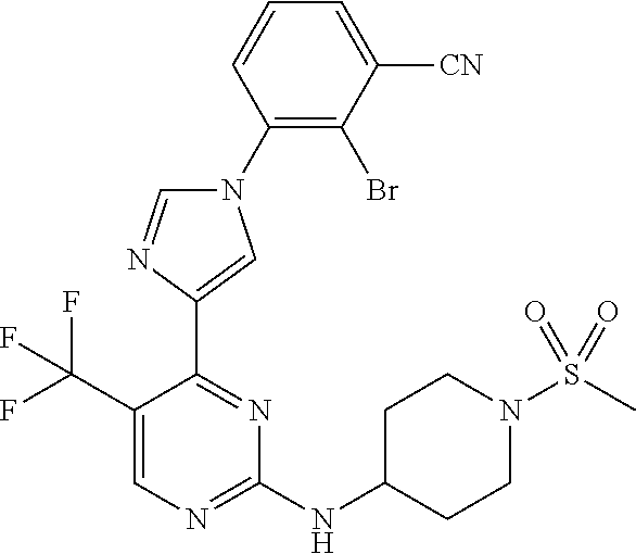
C1(N2C=NC(C3=NC(NC4CCN(S(C)(=O)=O)CC4)=NC=C3C(F)(F)F)=C2)=C(Br)C([CN])=CC=C1
